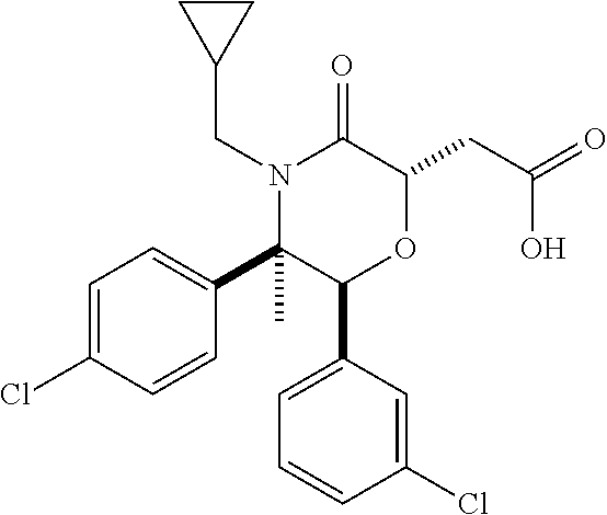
C1(C2(C)C(C3=CC=CC(Cl)=C3)OC(CC(=O)O)C(=O)N2CC2CC2)=CC=C(Cl)C=C1
